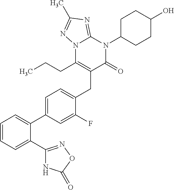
C1=CC=C(C2=NOC(=O)N2)C(C2=CC=C(CC3=C(CCC)N4C(=NC(C)=N4)N(C4CCC(O)CC4)C3=O)C(F)=C2)=C1
